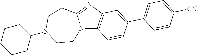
N12C3=C(N=C1CCN(C1CCCCC1)CC2)C=C(C1=CC=C([CN])C=C1)C=C3
